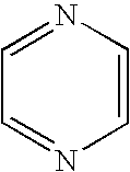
N1=CC=NC=C1
